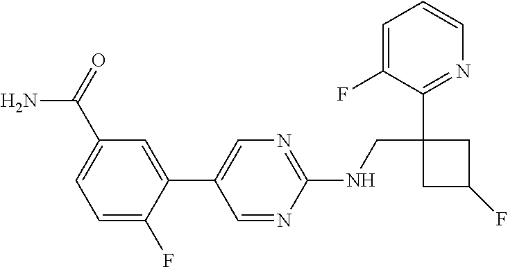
C1=C(F)C(C2=CN=C(NCC3(C4=NC=CC=C4F)CC(F)C3)N=C2)=CC(C(N)=O)=C1
